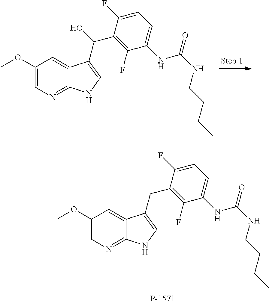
C1(OC)=CN=C2C(=C1)C(C(O)C1=C(F)C(NC(NCCCC)=O)=CC=C1F)=CN2.C1(OC)=CN=C2C(=C1)C(CC1=C(F)C(NC(NCCCC)=O)=CC=C1F)=CN2
